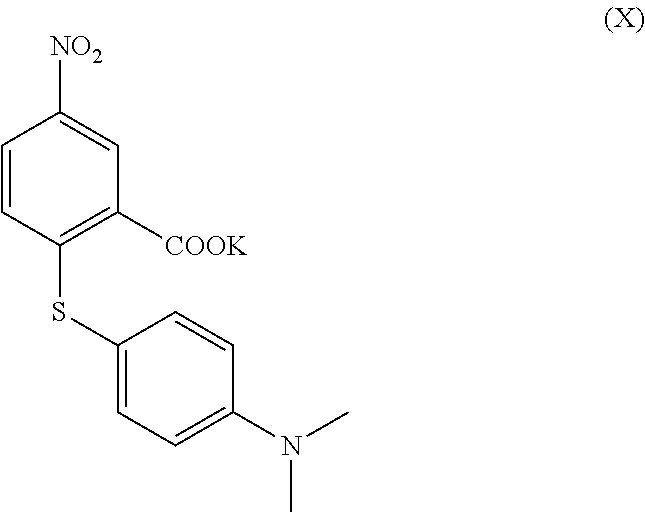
C1=CC(SC2=CC=C(N(C)C)C=C2)=C([COOK])C=C1[NO2]
